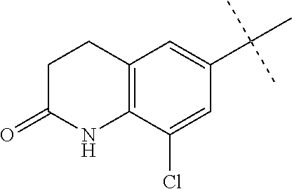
C12=C(C(Cl)=CC(C(C)(C)C)=C1)NC(=O)CC2
